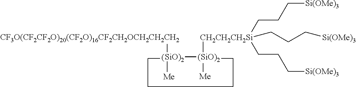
[CF3O(CF2CF2O)20(CF2O)16CF2CH2OCH2CH2CH2][SiO)2]([(SiO)2]([Me])[CH2CH2CH2Si](CCC[Si(OMe)3])(CCC[Si(OMe)3])CCC[Si(OMe)3])[Me]
